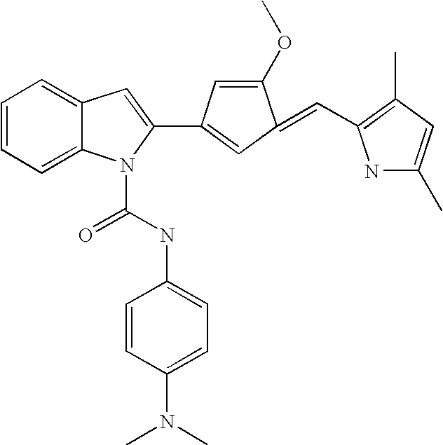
C1=CC=C2C(=C1)C=C(C1=CC(=CC3=C(C)C=C(C)N3)C(OC)=C1)N2C(NC1=CC=C(N(C)C)C=C1)=O
